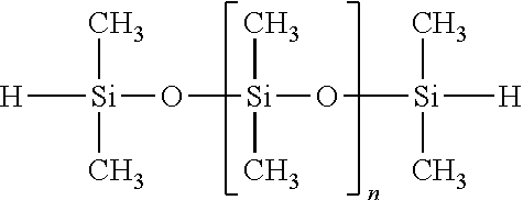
[H][Si](O[Si](O[Si]([H])(C)C)(C)C)(C)C
